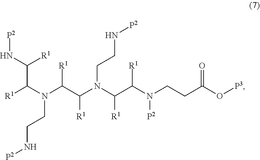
[R1]C(N(C(C(N(C(C(N(CCC(O[P3])=O)[P2])[R1])[R1])CCN[P2])[R1])[R1])CCN[P2])C(N[P2])[R1]
